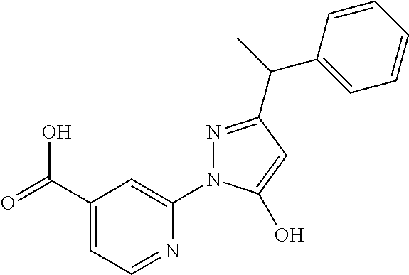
C1(C(=O)O)=CC=NC(N2N=C(C(C3=CC=CC=C3)C)C=C2O)=C1
